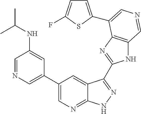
C1(C2=CN=CC(NC(C)C)=C2)=CN=C2C(=C1)C(C1=NC3=C(N1)C=NC=C3C1=CC=C(F)S1)=NN2
